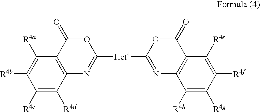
O1C(=O)C2=C(N=C1[Het4]C1=NC3=C(C(=O)O1)C([R4e])=C([R4f])C([R4g])=C3[R4h])C([R4d])=C([R4c])C([R4b])=C2[R4a]
